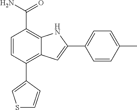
C1(C2=CSC=C2)=C2C(=C(C(N)=O)C=C1)NC(C1=CC=C(C)C=C1)=C2
